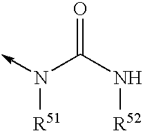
N(C(N[R52])=O)([R51])->C
